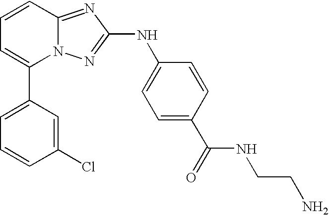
C1(C2=CC=CC3=NC(NC4=CC=C(C(NCCN)=O)C=C4)=NN23)=CC=CC(Cl)=C1
